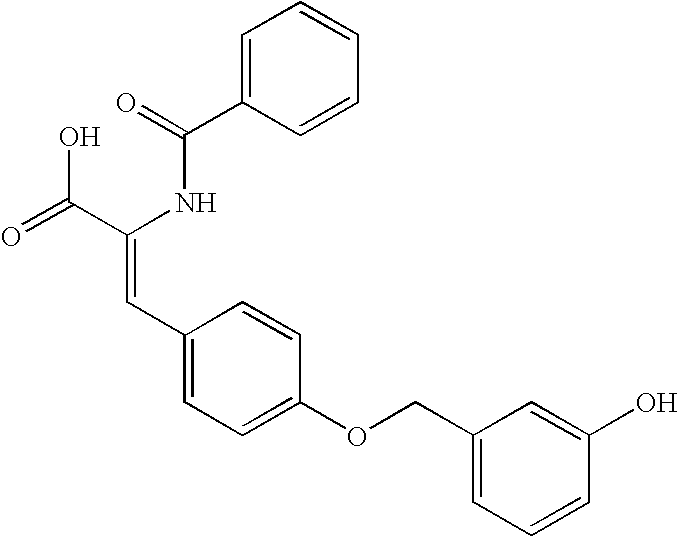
C(=O)(NC(C(=O)O)=CC1=CC=C(OCC2=CC=CC(O)=C2)C=C1)C1=CC=CC=C1
